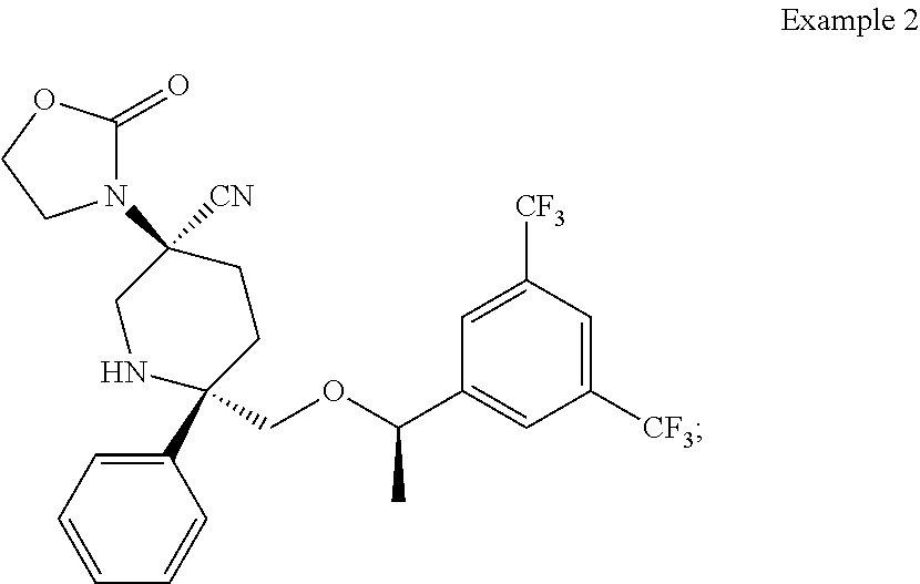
C1([CF3])=CC([CF3])=CC(C(OCC2(C3=CC=CC=C3)CCC(N3C(=O)OCC3)([CN])CN2)C)=C1
